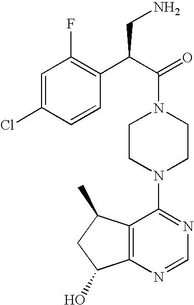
C(N1CCN(C2=NC=NC3=C2C(C)CC3O)CC1)(C(C1=C(F)C=C(Cl)C=C1)CN)=O
